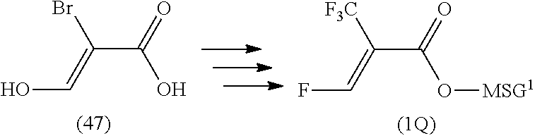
OC=C(C(O)=O)Br.FC=C(C(O[MSG1])=O)[F3C]
